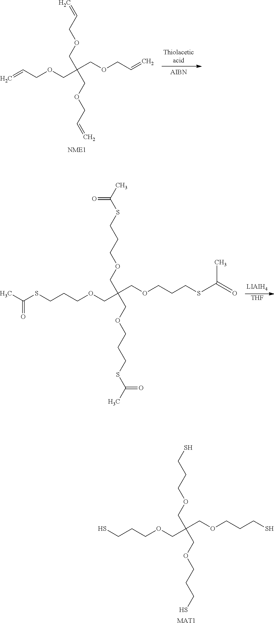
C(CCOCC(COCCCS)(COCCCS)COCCCS)S.[MAT1].C(COCC(COCC=C)(COCC=C)COCC=C)=C.[THF].C(SCCCOCC(COCCCSC(=O)C)(COCCCSC(C)=O)COCCCSC(C)=O)(=O)C
